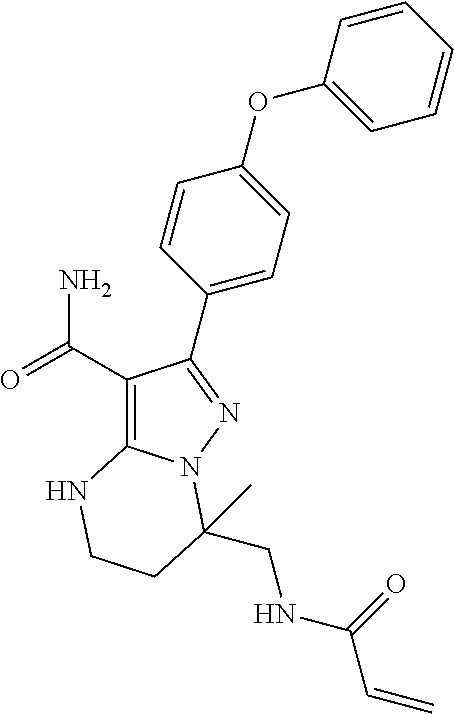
C1(C(=O)N)=C2N(N=C1C1=CC=C(OC3=CC=CC=C3)C=C1)C(CNC(=O)C=C)(C)CCN2
